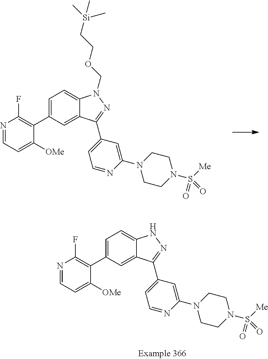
C1=C(C2=C(F)N=CC=C2[OMe])C=C2C(=C1)N(COCC[Si](C)(C)C)N=C2C1=CC=NC(N2CCN(S([Me])(=O)=O)CC2)=C1.C1=C(C2=C(F)N=CC=C2[OMe])C=C2C(=C1)NN=C2C1=CC=NC(N2CCN(S([Me])(=O)=O)CC2)=C1
